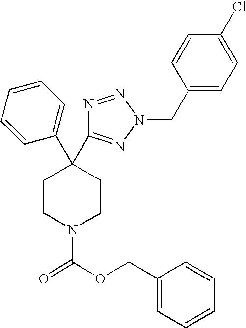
C1(C2(C3=NN(CC4=CC=C(Cl)C=C4)N=N3)CCN(C(OCC3=CC=CC=C3)=O)CC2)=CC=CC=C1
